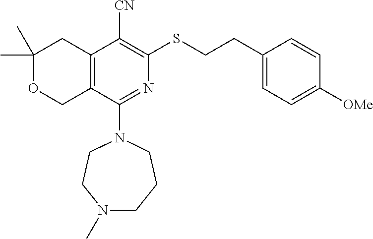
C1(C)(C)OCC2=C(C1)C([CN])=C(SCCC1=CC=C([OMe])C=C1)N=C2N1CCN(C)CCC1
